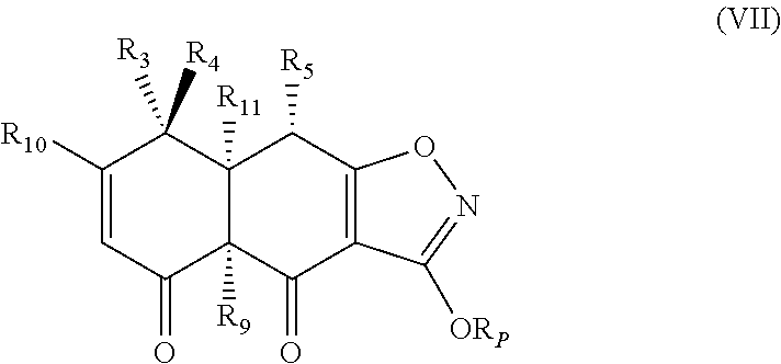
C1=C([R10])C([R4])([R3])C2([R11])C([R9])(C1=O)C(=O)C1=C(C2[R5])ON=C1[ORP]
